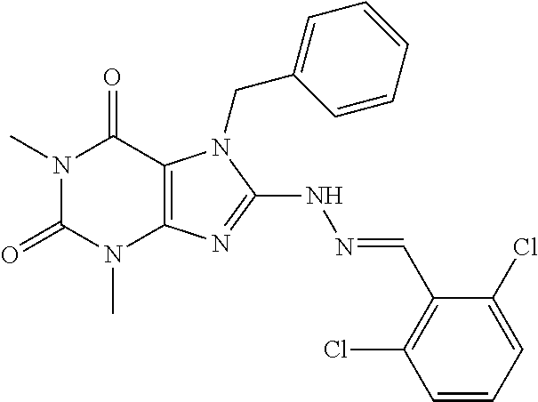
N1(C)C(=O)N(C)C2=C(C1=O)N(CC1=CC=CC=C1)C(NN=CC1=C(Cl)C=CC=C1Cl)=N2
